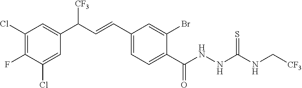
C1(Cl)=C(F)C(Cl)=CC(C(C=CC2=CC=C(C(NNC(NC[CF3])=S)=O)C(Br)=C2)[CF3])=C1
